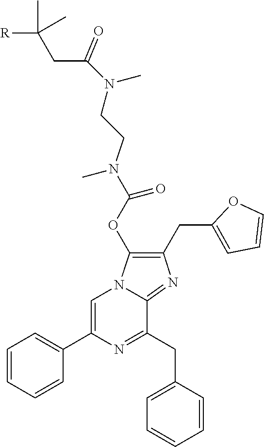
C1=CC=CC(C2=CN3C(=NC(CC4=CC=CO4)=C3OC(N(CCN(C(CC([R])(C)C)=O)C)C)=O)C(CC3=CC=CC=C3)=N2)=C1
